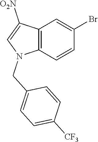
C12=C(C=CC(Br)=C1)N(CC1=CC=C([CF3])C=C1)C=C2[O2N]
